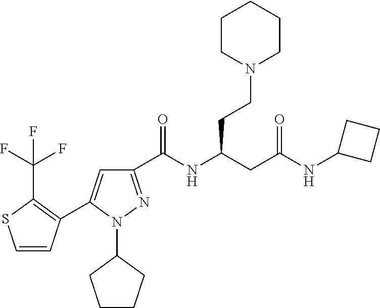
C1(C(NC(CC(NC2CCC2)=O)CCN2CCCCC2)=O)=NN(C2CCCC2)C(C2=C(C(F)(F)F)SC=C2)=C1
